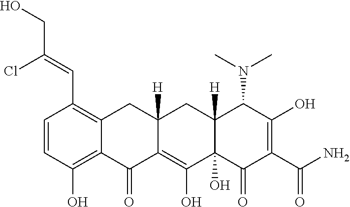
C1=CC(O)=C2C(=C1C=C(Cl)CO)CC1([H])C(=C(O)C3(O)C([H])(C1)C(N(C)C)C(O)=C(C(N)=O)C3=O)C2=O
